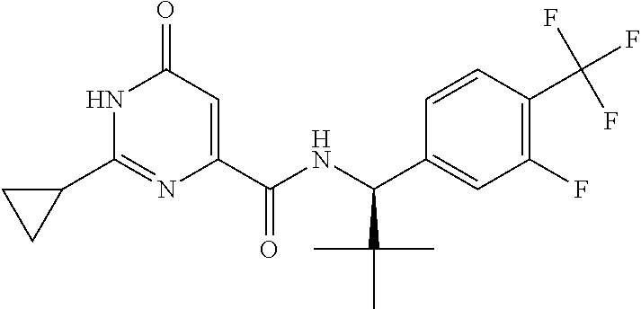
N1C(C2CC2)=NC(C(NC(C2=CC(F)=C(C(F)(F)F)C=C2)C(C)(C)C)=O)=CC1=O
